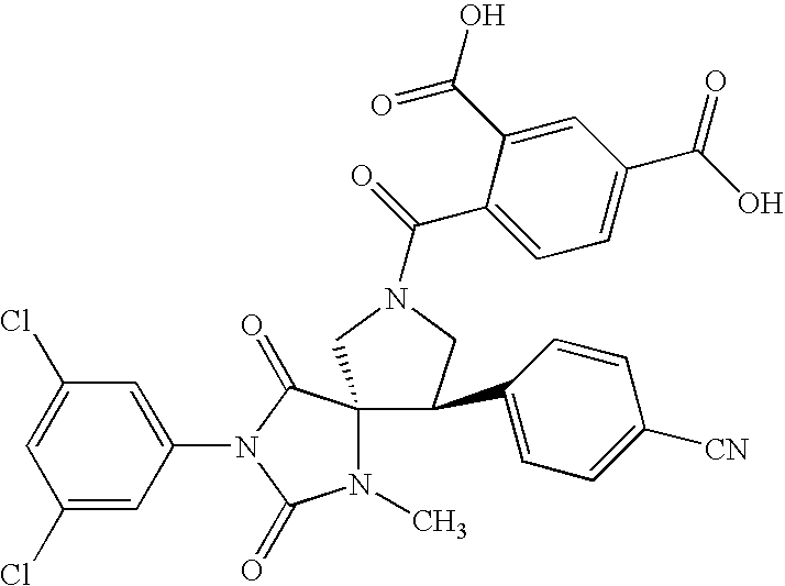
ClC1=CC(Cl)=CC(N2C(=O)C3(N(C)C2=O)C(C2=CC=C([CN])C=C2)CN(C(C2=CC=C(C(O)=O)C=C2C(O)=O)=O)C3)=C1
